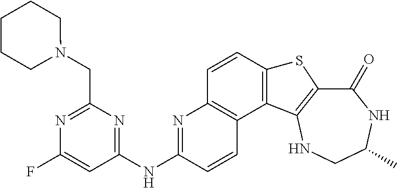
C1(=O)C2=C(NCC(C)N1)C1=C(S2)C=CC2=C1C=CC(NC1=NC(CN3CCCCC3)=NC(F)=C1)=N2
